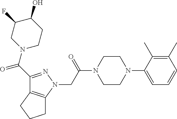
C(C(N1CCN(C2=CC=CC(C)=C2C)CC1)=O)N1N=C(C(N2CCC(O)C(F)C2)=O)C2=C1CCC2
